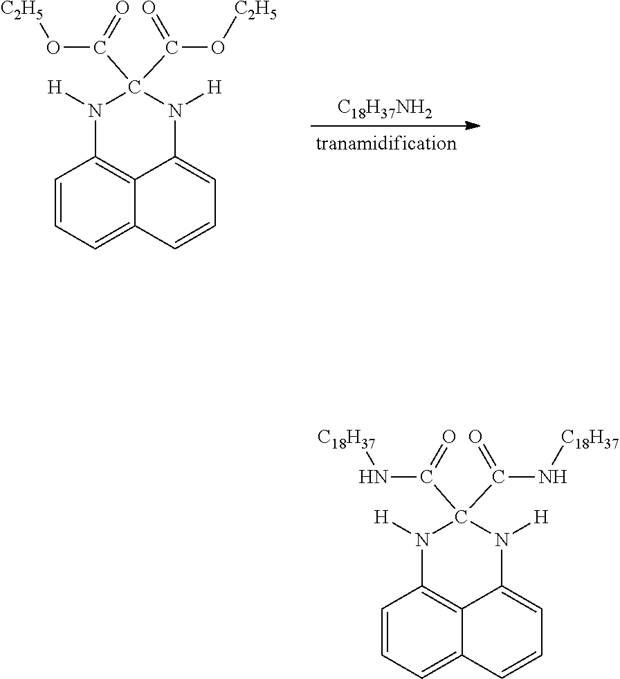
C1=CC=C2C3=C1N([H])C(C(N[C18H37])=O)(C(N[C18H37])=O)N([H])C3=CC=C2.[C18H37NH2].C1=CC=C2C3=C1N([H])C(C(O[C2H5])=O)(C(O[C2H5])=O)N([H])C3=CC=C2
